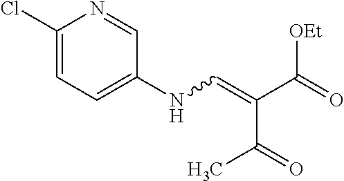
C1(Cl)=CC=C(NC=C(C(=O)[OEt])C(=O)C)C=N1
